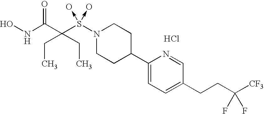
ONC(=O)C(S(N1CCC(C2=CC=C(CCC([CF3])(F)F)C=N2)CC1)(->O)->O)(CC)CC.Cl
